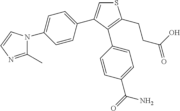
S1C=C(C2=CC=C(N3C(C)=NC=C3)C=C2)C(C2=CC=C(C(N)=O)C=C2)=C1CCC(O)=O
